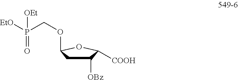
C1([OBz])CC(OCP([EtO])(=O)[OEt])OC1[COOH]
